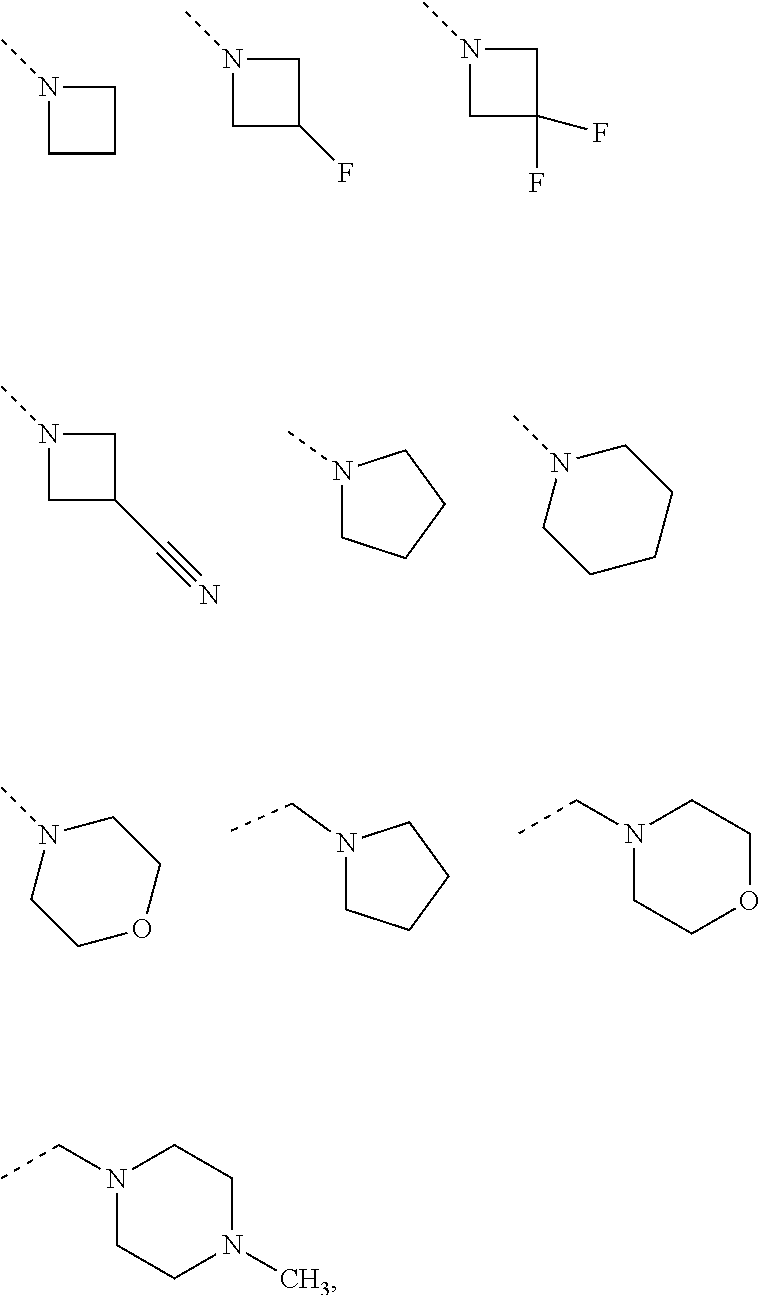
N1(C)CCC1.N1(C)CC(F)C1.N1(C)CC(F)(F)C1.N1(CC)CCCC1.C1N(C)CCOC1.N1(CC)CCOCC1.N1(C)CC(C#N)C1.N1(C)CCCC1.C1N(C)CCCC1.N1(CC)CCN(C)CC1
